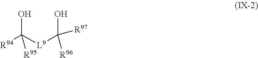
[R94]C([L9]C(O)([R97])[R96])([R95])O
